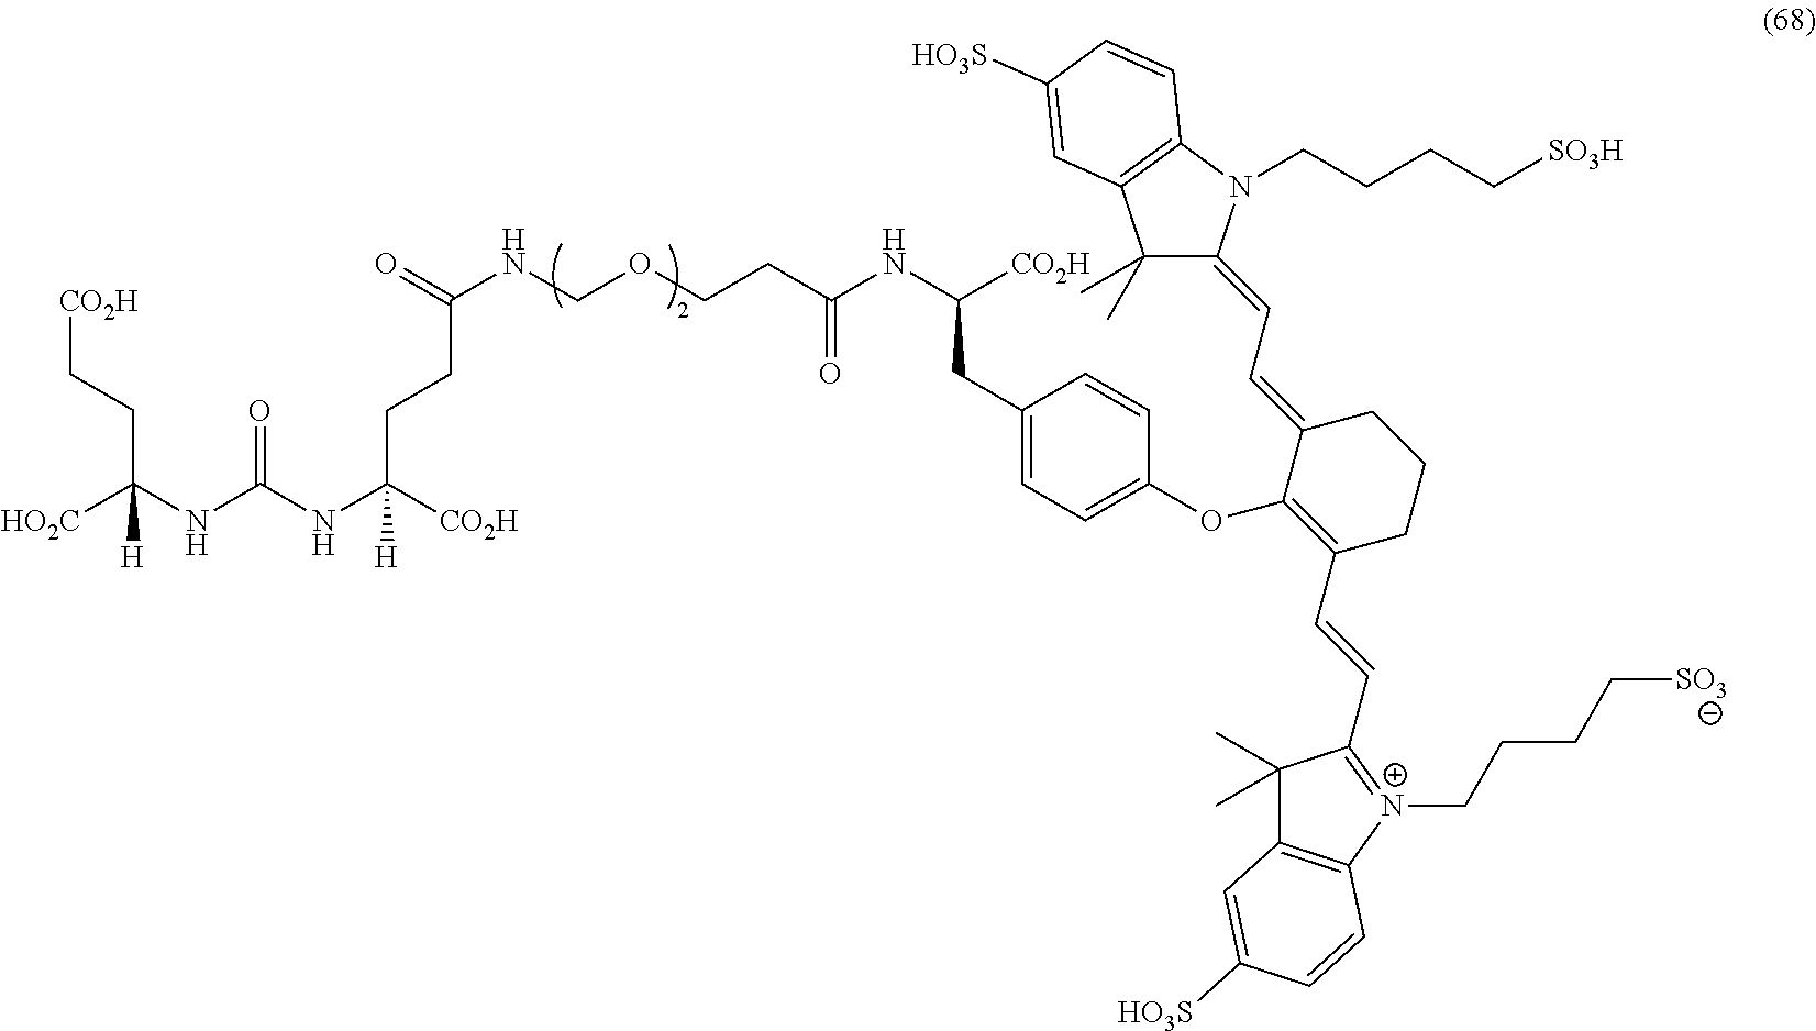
[CO2H]CCC(NC(NC([CO2H])(CCC(NCOCCC(NC(CC1=CC=C(OC2=C(C=CC3=[N+](CCCC[SO3])C4=C(C3(C)C)C=C([HO3S])C=C4)CCCC2=CC=C2C(C)(C)C3=C(N2CCCC[SO3H])C=CC([HO3S])=C3)C=C1)[CO2H])=O)=O)[H])=O)([HO2C])[H]
